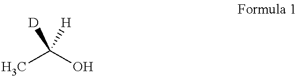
CC(O)([D])[H]
